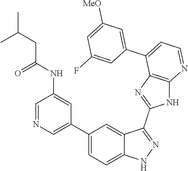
C1=NC=C(C2=CC=C3C(=C2)C(C2=NC4=C(N2)N=CC=C4C2=CC([MeO])=CC(F)=C2)=NN3)C=C1NC(=O)CC(C)C
